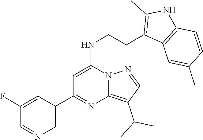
C1=C(C2=NC3=C(C(C)C)C=NN3C(NCCC3=C(C)NC4=C3C=C(C)C=C4)=C2)C=C(F)C=N1
